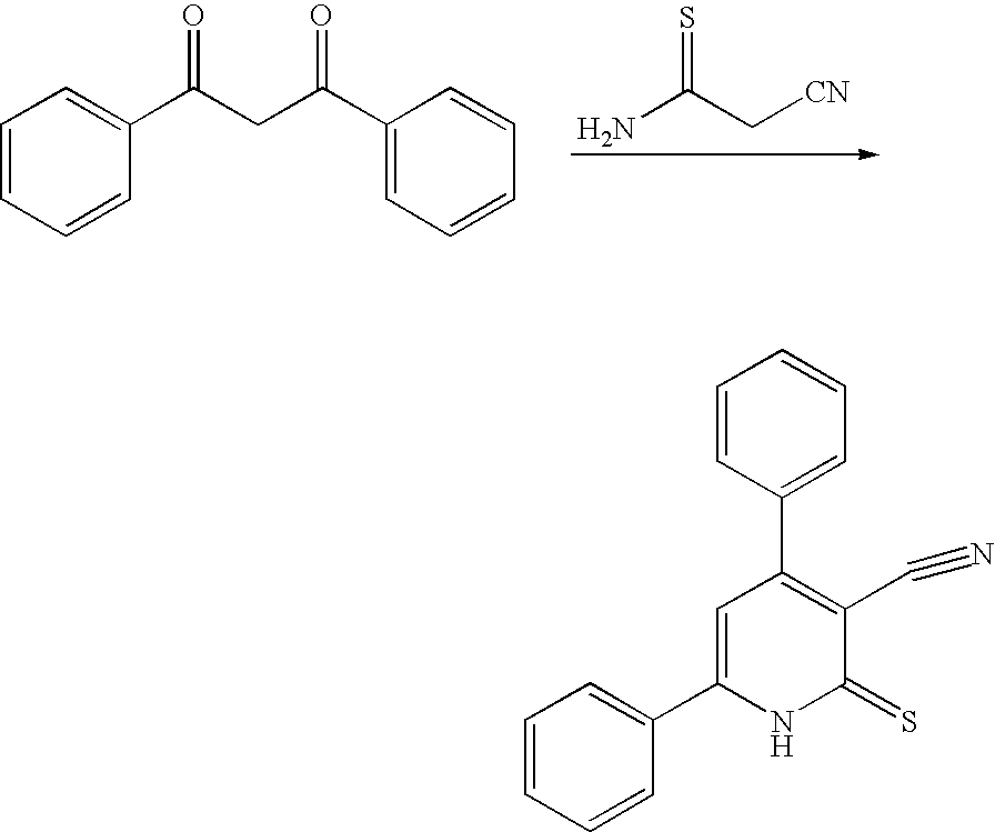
C1=CC=CC(C(CC(C2=CC=CC=C2)=O)=O)=C1.NC(C[CN])=S.C1=CC(C2=C(C#N)C(=S)NC(C3=CC=CC=C3)=C2)=CC=C1
